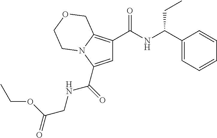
C1=C(C(=O)NCC(=O)OCC)N2C(=C1C(NC(C1=CC=CC=C1)CC)=O)COCC2
